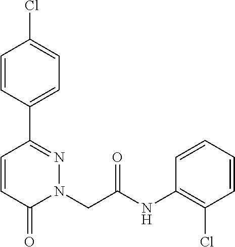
C1=CC(C2=NN(CC(NC3=C(Cl)C=CC=C3)=O)C(=O)C=C2)=CC=C1Cl
